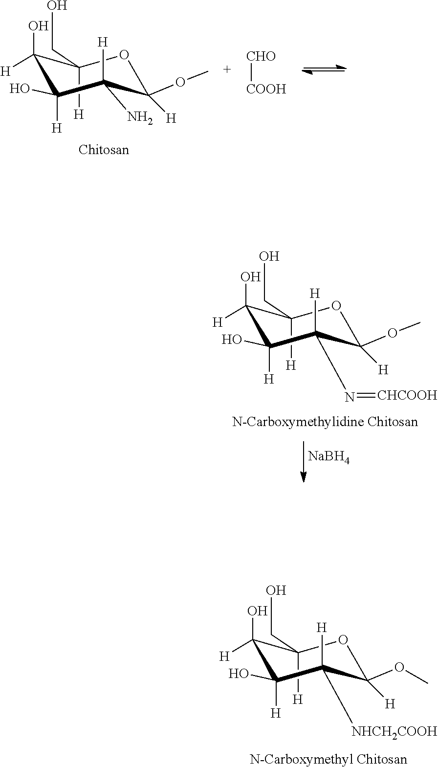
O1C([H])(OC)C([H])(N)C([H])(O)C(O)([H])C1([H])CO.[CHO][COOH].[NaBH4].O1C([H])(OC)C([H])(N=[CHCOOH])C([H])(O)C(O)([H])C1([H])CO.O1C([H])(OC)C([H])([NHCH2COOH])C([H])(O)C(O)([H])C1([H])CO
